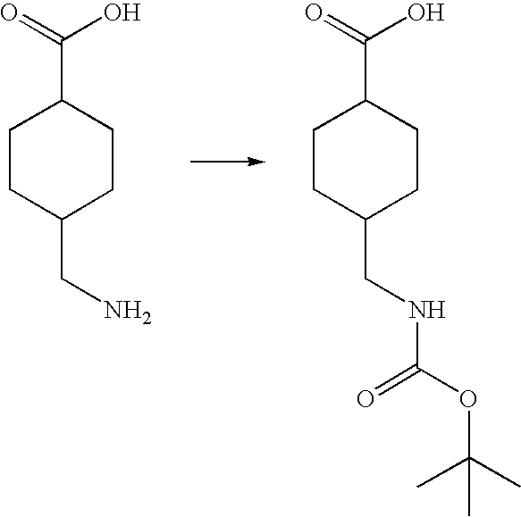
C1CC(CN)CCC1C(=O)O.C1CC(CNC(=O)OC(C)(C)C)CCC1C(=O)O
